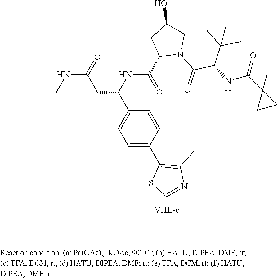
N(C(CC(NC(=O)C1N(C(C(C(C)(C)C)NC(=O)C2(F)CC2)=O)CC(O)C1)C1=CC=C(C2=C(C)N=CS2)C=C1)=O)C
